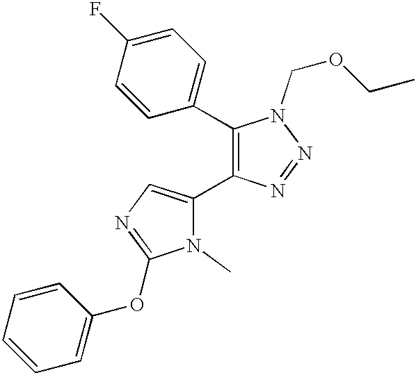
C1(C2=CC=C(F)C=C2)=C(C2=CN=C(OC3=CC=CC=C3)N2C)N=NN1COCC
